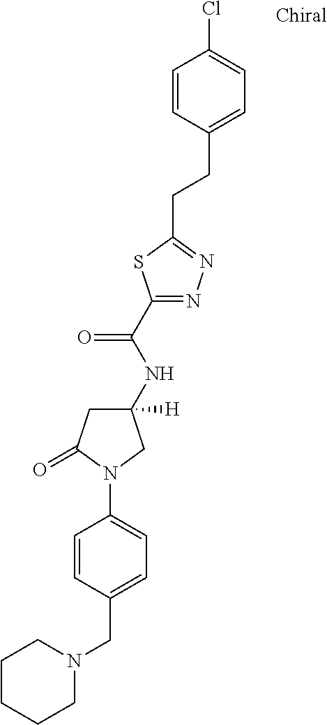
N1(CC2=CC=C(N3C(=O)CC(NC(C4=NN=C(CCC5=CC=C(Cl)C=C5)S4)=O)([H])C3)C=C2)CCCCC1
